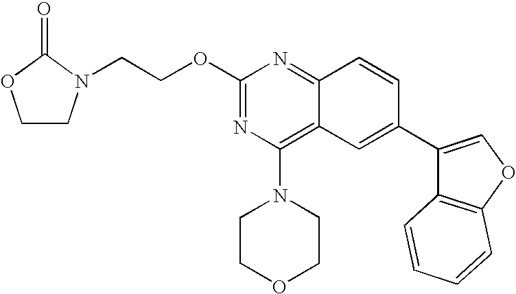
C1(OCCN2CCOC2=O)=NC(N2CCOCC2)=C2C(=N1)C=CC(C1=COC3=C1C=CC=C3)=C2
